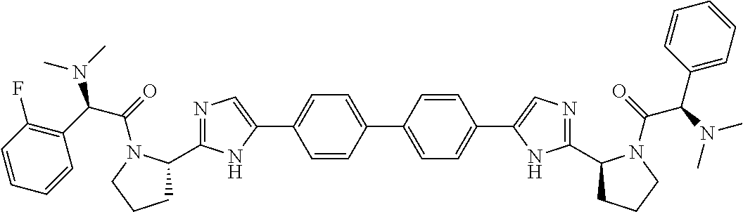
N1=C(C2CCCN2C(=O)C(C2=C(F)C=CC=C2)N(C)C)NC(C2=CC=C(C3=CC=C(C4=CN=C(C5CCCN5C(=O)C(N(C)C)C5=CC=CC=C5)N4)C=C3)C=C2)=C1
